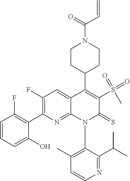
C1=CN=C(C(C)C)C(N2C(=S)C(S(=O)(=O)C)=C(C3CCN(C(=O)C=C)CC3)C3=CC(F)=C(C4=C(F)C=CC=C4O)N=C23)=C1C
